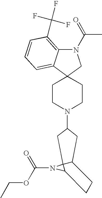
C1CN(C2CC3C4(N(C(=O)OCC)C4CC3)C2)CCC12CN(C(C)=O)C1=C(C(F)(F)F)C=CC=C21
